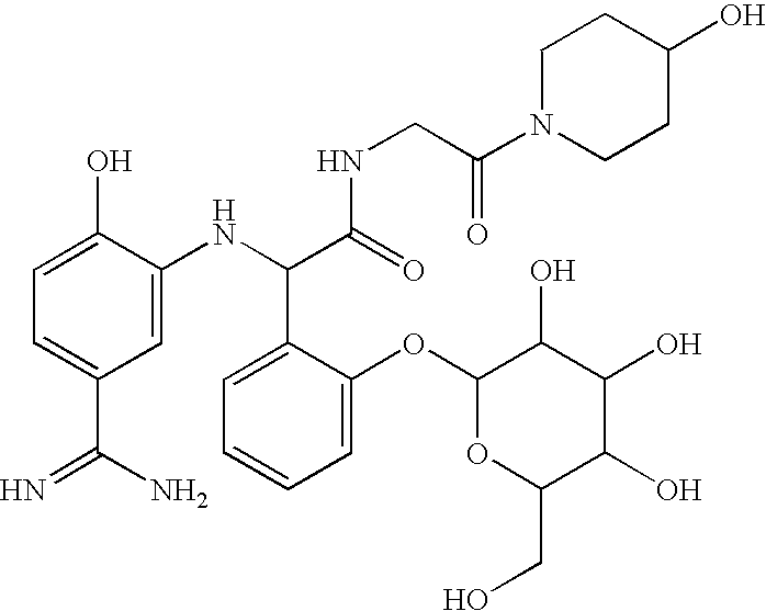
C1(O)=CC=C(C(N)=N)C=C1NC(C(=O)NCC(N1CCC(O)CC1)=O)C1=CC=CC=C1OC1OC(CO)C(O)C(O)C1O
